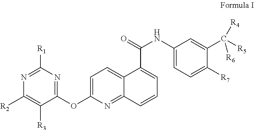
C1(OC2=CC=C3C(=N2)C=CC=C3C(=O)NC2=CC=C([R7])C(C([R5])([R4])[R6])=C2)=NC([R1])=NC([R2])=C1[R3]
